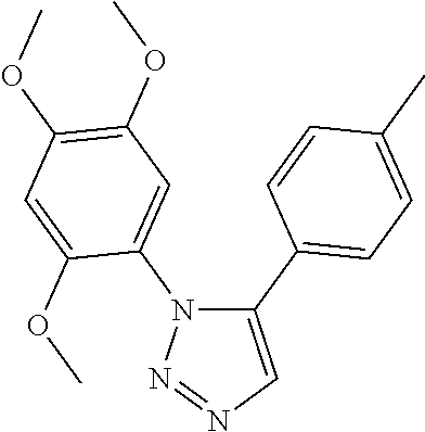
C1(C2=CC=C(C)C=C2)=CN=NN1C1=CC(OC)=C(OC)C=C1OC
